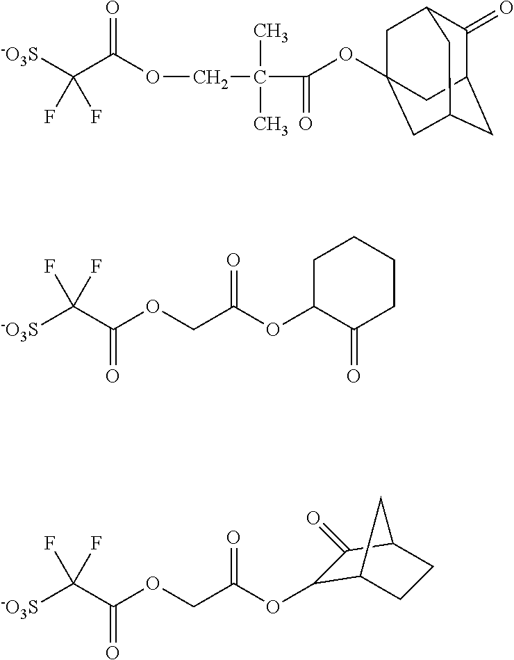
[-O3S]C(C(OCC(C(=O)OC12CC3C(=O)C(CC(C1)C3)C2)(C)C)=O)(F)F.[-O3S]C(C(OCC(OC1C(=O)CCCC1)=O)=O)(F)F.[-O3S]C(C(OCC(OC1C2CCC(C1=O)C2)=O)=O)(F)F
